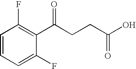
C1=C(F)C(C(CCC(O)=O)=O)=C(F)C=C1
